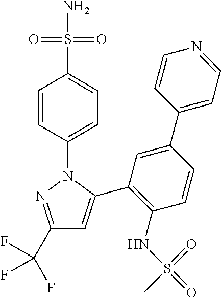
C1(C(F)(F)F)=NN(C2=CC=C(S(N)(=O)=O)C=C2)C(C2=C(NS(C)(=O)=O)C=CC(C3=CC=NC=C3)=C2)=C1
